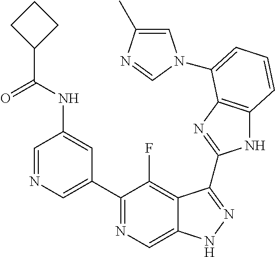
C1=NC=C(C2=NC=C3C(=C2F)C(C2=NC4=C(N2)C=CC=C4N2C=C(C)N=C2)=NN3)C=C1NC(C1CCC1)=O
